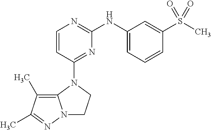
N12CCN(C3=NC(NC4=CC=CC(S(C)(=O)=O)=C4)=NC=C3)C1=C(C)C(C)=N2
